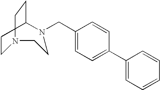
C1(CN2CCCN(CC)CC2)=CC=C(C2=CC=CC=C2)C=C1
